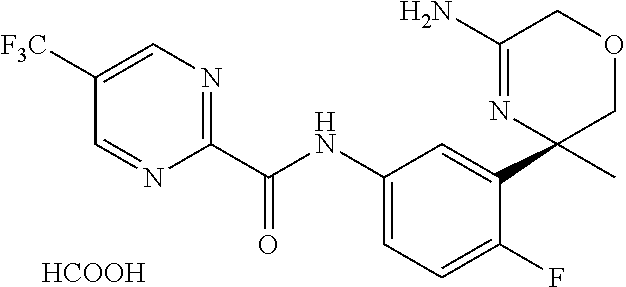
C1=C([F3C])C=NC(C(=O)NC2=CC=C(F)C(C3(C)COCC(N)=N3)=C2)=N1.[HCOOH]
